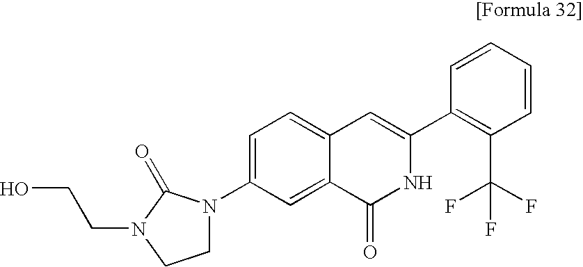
C1=C(N2CCN(CCO)C2=O)C=C2C(=C1)C=C(C1=C(C(F)(F)F)C=CC=C1)NC2=O
